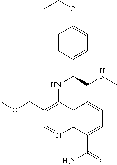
C1=CC(C(CNC)NC2=C(COC)C=NC3=C2C=CC=C3C(=O)N)=CC=C1OCC
